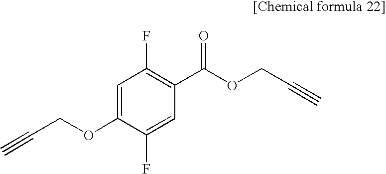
C1=C(OCC#C)C(F)=CC(C(OCC#C)=O)=C1F
